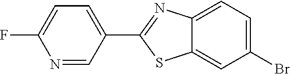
C1=C(Br)C=C2C(=C1)N=C(C1=CC=C(F)N=C1)S2
